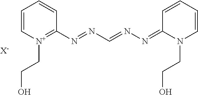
[X-].C1(N=NC=NN=C2N(CCO)C=CC=C2)=[N+](CCO)C=CC=C1
